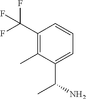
C(C1=C(C)C(C(N)C)=CC=C1)(F)(F)F
